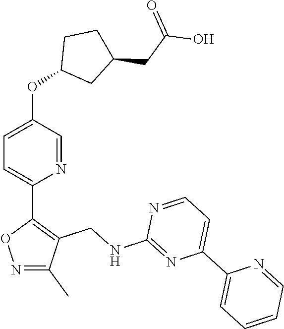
C1=C(OC2CC(CC(O)=O)CC2)C=NC(C2=C(CNC3=NC(C4=CC=CC=N4)=CC=N3)C(C)=NO2)=C1
